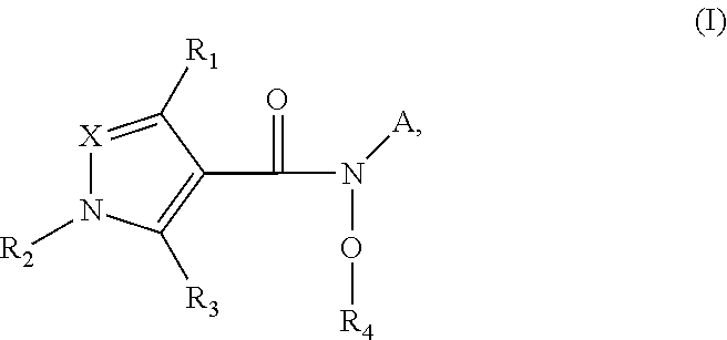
[X]1=C([R1])C(C(=O)N([A])O[R4])=C([R3])N1[R2]
